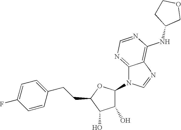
C1(CCC2=CC=C(F)C=C2)OC(N2C3=NC=NC(NC4COCC4)=C3N=C2)C(O)C1O
